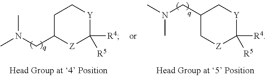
C1(CN(C)C)C[Z]C([R4])([R5])[Y]C1.C1C(CN(C)C)[Z]C([R4])([R5])[Y]C1
